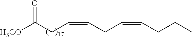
[H3CO]C(CC=CCC=CCCC)=O
